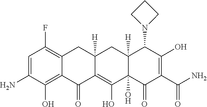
C12=C(O)C(N)=CC(F)=C1CC1([H])C(=C(O)C3(O)C([H])(C1)C(N1CCC1)C(O)=C(C(N)=O)C3=O)C2=O
